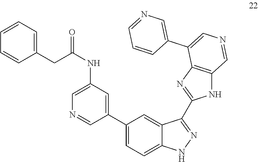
C1(C2=CC=C3C(=C2)C(C2=NC4=C(N2)C=NC=C4C2=CN=CC=C2)=NN3)=CC(NC(=O)CC2=CC=CC=C2)=CN=C1
